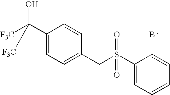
C1(C(O)([F3C])[F3C])=CC=C(CS(C2=CC=CC=C2Br)(=O)=O)C=C1
